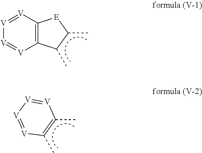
C12=C([V]=[V][V]=[V]1)[E]C(C)C2C.C1(C)=C(C)[V]=[V][V]=[V]1
